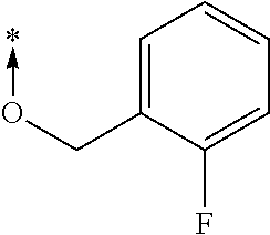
C1=C(CO->*)C(F)=CC=C1
